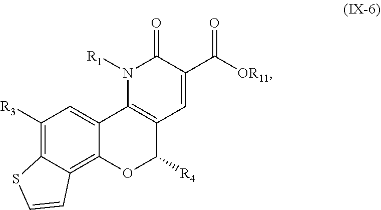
C1([R3])=C2C(=C3C(=C1)C1=C(C([R4])O3)C=C(C([OR11])=O)C(=O)N1[R1])C=CS2
